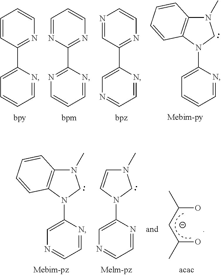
C1=CC(C2=CC=CC=N2)=NC=C1.C1=NC(C2=NC=CC=N2)=NC=C1.N1=CC(C2=CN=CC=N2)=NC=C1.C1=NC(N2C3=C(N(C)C2)C=CC=C3)=CC=C1.C1=NC(N2C=CN(C)C2)=CN=C1.C1=NC(N2C3=C(N(C)C2)C=CC=C3)=CN=C1.OC(CC(O)C)C
